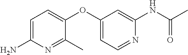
C1=C(N)N=C(C)C(OC2=CC=NC(NC(C)=O)=C2)=C1
